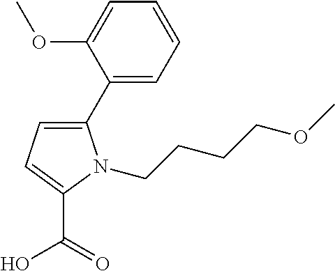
C1(C2=CC=CC=C2OC)=CC=C(C(=O)O)N1CCCCOC
